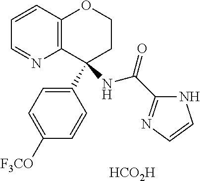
C12=C(C=CC=N1)OCCC2(C1=CC=C([F3CO])C=C1)NC(=O)C1=NC=CN1.[HCO2H]
